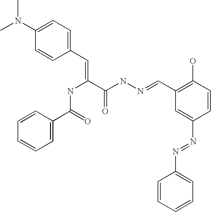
C1(C=C(C(NN=CC2=C(O)C=CC(N=NC3=CC=CC=C3)=C2)=O)NC(C2=CC=CC=C2)=O)=CC=C(N(C)C)C=C1
